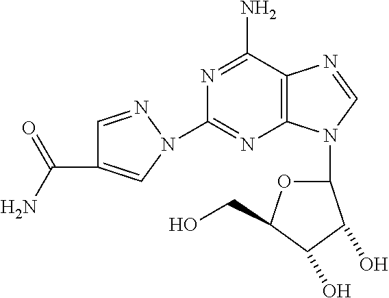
N1=C(N)C2=C(N=C1N1C=C(C(N)=O)C=N1)N(C1OC(CO)C(O)C1O)C=N2
